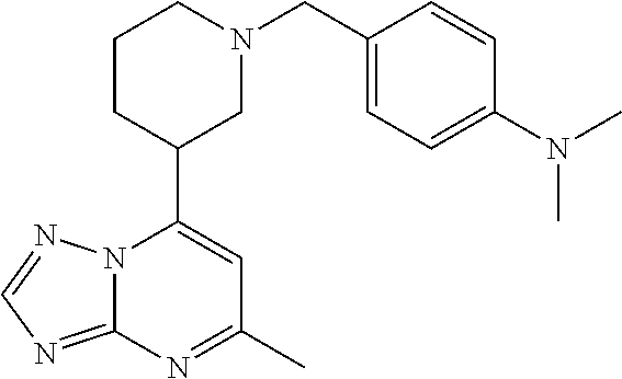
N12C(=NC=N1)N=C(C)C=C2C1CN(CC2=CC=C(N(C)C)C=C2)CCC1
